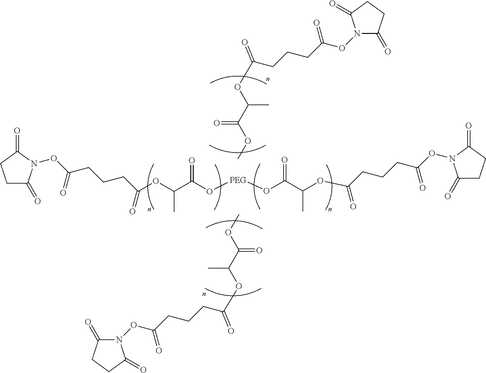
C1C(=O)N(OC(=O)CCCC(=O)OC(C)C(=O)O[PEG]OC(=O)C(C)OC(=O)CCCC(=O)ON2C(=O)CCC2=O)C(=O)C1.COC(C(OC(CCCC(ON1C(=O)CCC1=O)=O)=O)C)=O.COC(C(OC(CCCC(ON1C(=O)CCC1=O)=O)=O)C)=O
